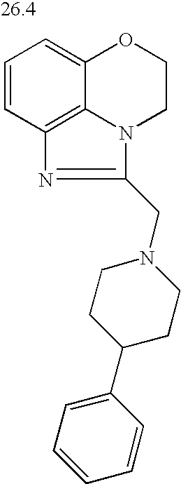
C1=CC2=C3C(=C1)OCCN3C(CN1CCC(C3=CC=CC=C3)CC1)=N2
